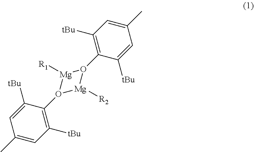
C1([tBu])=C(O2[Mg]([R2])O(C3=C([tBu])C=C(C)C=C3[tBu])[Mg]2[R1])C([tBu])=CC(C)=C1
